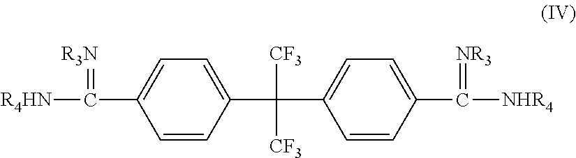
C1=C(C(C2=CC=C(C([NHR4])=[NR3])C=C2)([CF3])[CF3])C=CC(C([R4HN])=[R3N])=C1
